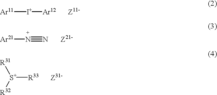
[Ar11][I+][Ar12].[Z11-].[Ar21]N#N.[Z21-].[S+]([R33])([R31])[R32].[Z31-]
